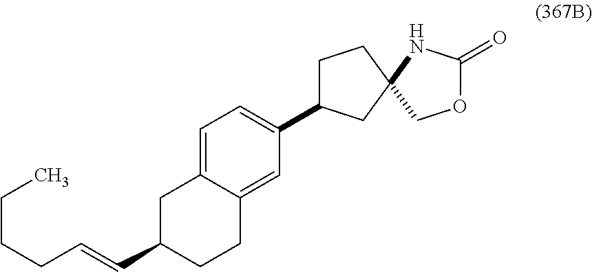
C1(C=CCCCC)CCC2=CC(C3CCC4(C3)COC(=O)N4)=CC=C2C1
